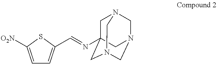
C(=NC12CN3CN(CN(C1)C3)C2)C1=CC=C([O2N])S1
